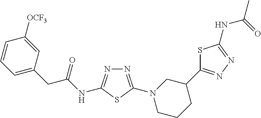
N1=C(N2CCCC(C3=NN=C(NC(C)=O)S3)C2)SC(NC(CC2=CC=CC([OCF3])=C2)=O)=N1
